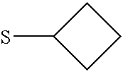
C1(S)CCC1
